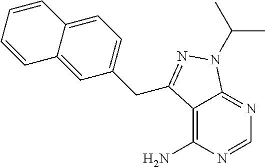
C1=NC(N)=C2C(=N1)N(C(C)C)N=C2CC1=CC=C2C(=C1)C=CC=C2
